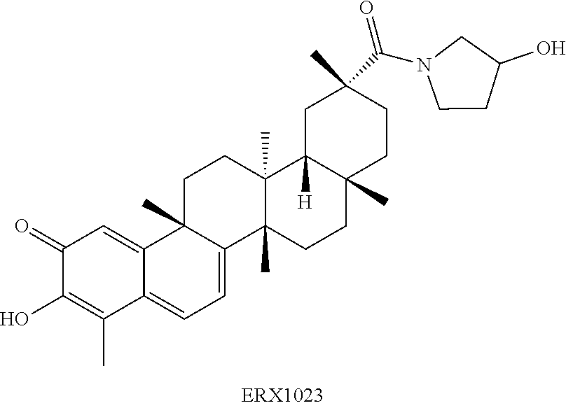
C1(=O)C(O)=C(C)C2=CC=C3C(C)(C2=C1)CCC1(C)C3(C)CCC2(C)C1([H])CC(C)(C(N1CCC(O)C1)=O)CC2
